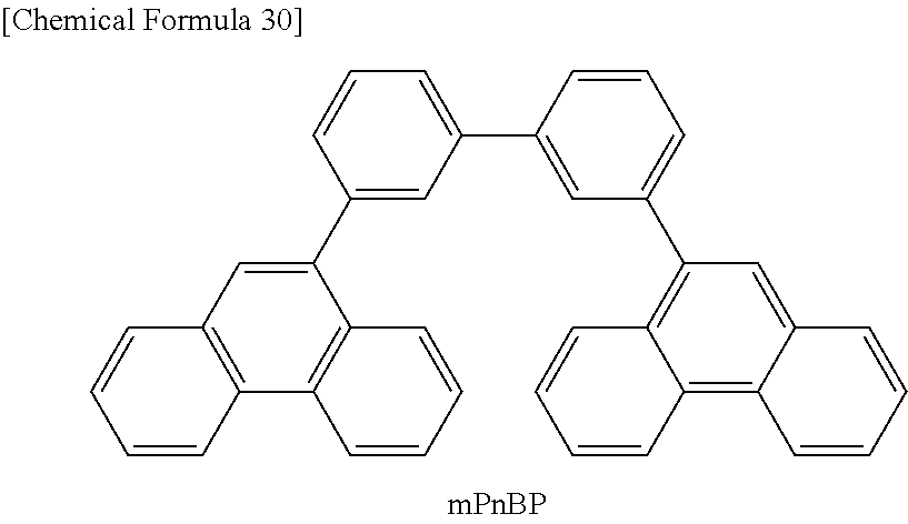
C1(C2=CC3=C(C4=C2C=CC=C4)C=CC=C3)=CC(C2=CC(C3=C4C=CC=CC4=C4C(=C3)C=CC=C4)=CC=C2)=CC=C1
